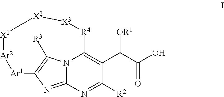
N12C3=NC(=C1[R3])[Ar1][Ar2][X1][X2][X3][R4]C2=C(C([OR1])C(=O)O)C([R2])=N3
